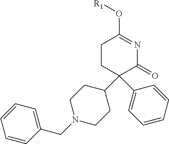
C1CC(C2CCN(CC3=CC=CC=C3)CC2)(C2=CC=CC=C2)C(=O)N=C1O[R1]
